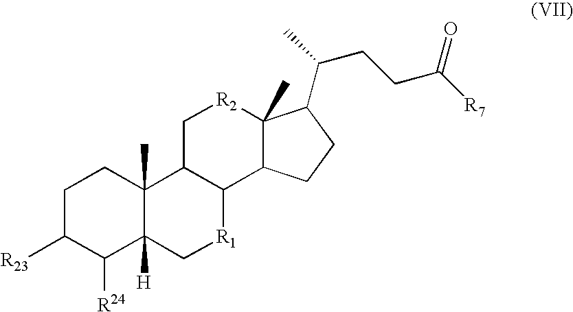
C1C([R23])C([R24])C2([H])C(C)(C1)C1C([R1]C2)C2C(C)([R2]C1)C(C(CCC([R7])=O)C)CC2
